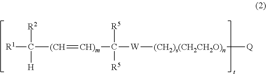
[R1]C([(CH]=[CH)m]C([W][(CH2)s(CH2CH2O)n][Q])([R5])[R5])([R2])[H]
